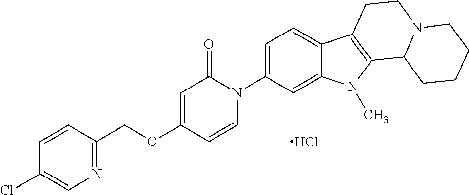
Cl.C1(COC2=CC(=O)N(C3=CC=C4C(=C3)N(C)C3=C4CCN4C3CCCC4)C=C2)=NC=C(Cl)C=C1
